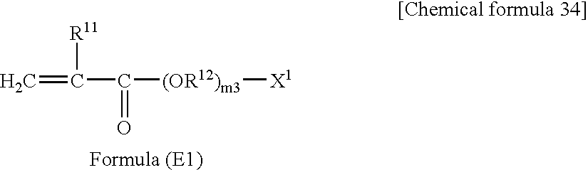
C=C(C([(OR12)m3][X1])=O)[R11]
